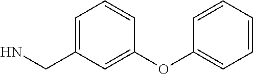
C1=CC=CC(OC2=CC(CN)=CC=C2)=C1
